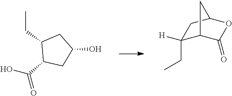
C1(CC)C(C(O)=O)CC(O)C1.C1(CC)([H])C2C(=O)OC(C1)C2
